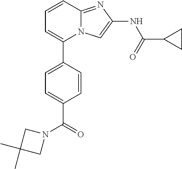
C1=CC(C2=CC=CC3=NC(NC(=O)C4CC4)=CN23)=CC=C1C(N1CC(C)(C)C1)=O
